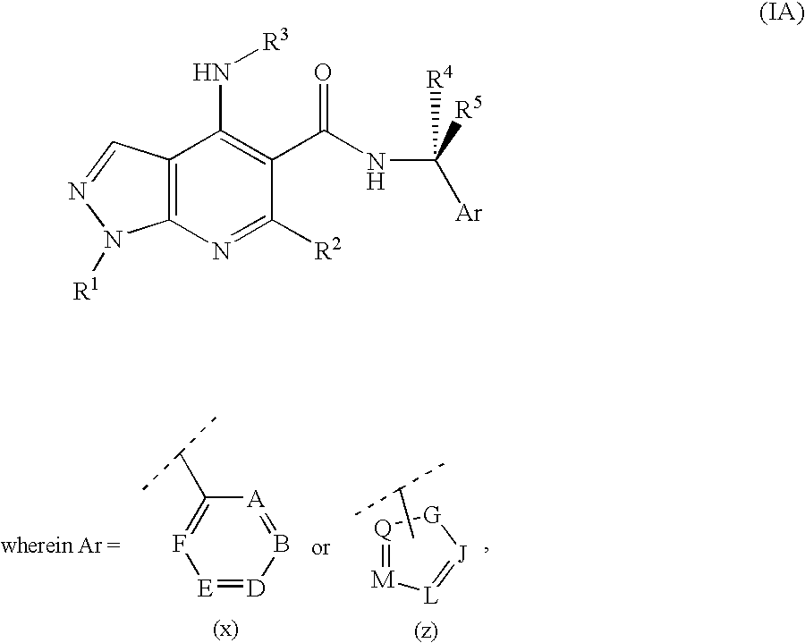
[E]1=[D]B=[A]C(C(C)C)=F1.[M]1=[Q][G][J]=[L]1.CC(C)C.C12=C(N=C([R2])C(C(NC([R5])([R4])[Ar])=O)=C1N[R3])N([R1])N=C2
